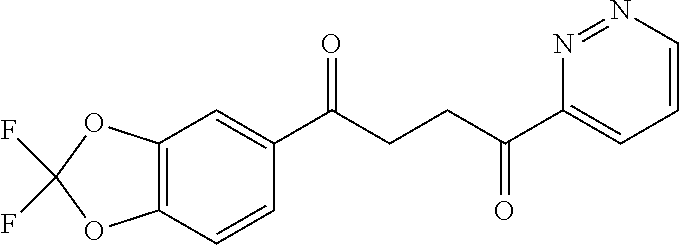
C1(C(CCC(C2=CC=CN=N2)=O)=O)=CC2=C(C=C1)OC(F)(F)O2
